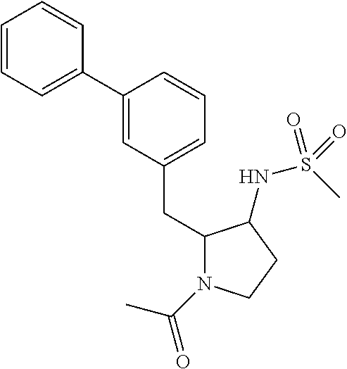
C1=CC=C(C2=CC(CC3N(C(=O)C)CCC3NS(C)(=O)=O)=CC=C2)C=C1
